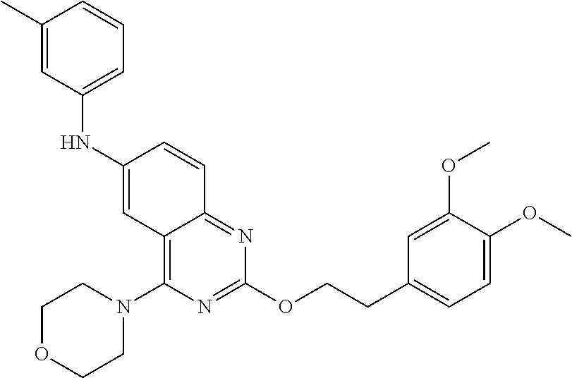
C12=C(N3CCOCC3)N=C(OCCC3=CC=C(OC)C(OC)=C3)N=C1C=CC(NC1=CC=CC(C)=C1)=C2
